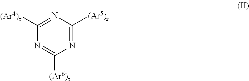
N1=C([(Ar5)z])N=C([(Ar4)z])N=C1[(Ar6)z]
